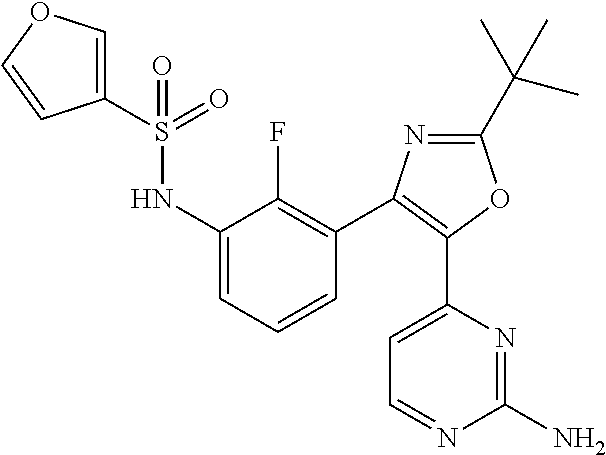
C1=C(C2=C(C3=C(F)C(NS(=O)(C4=COC=C4)=O)=CC=C3)N=C(C(C)(C)C)O2)N=C(N)N=C1
